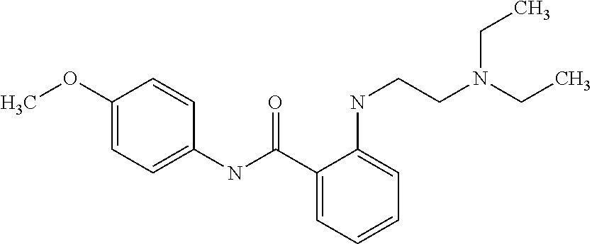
C1=C(OC)C=CC(NC(C2=CC=CC=C2NCCN(CC)CC)=O)=C1
